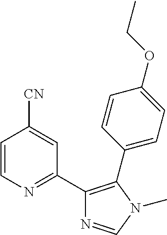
C1=CN=C(C2=C(C3=CC=C(OCC)C=C3)N(C)C=N2)C=C1[CN]
